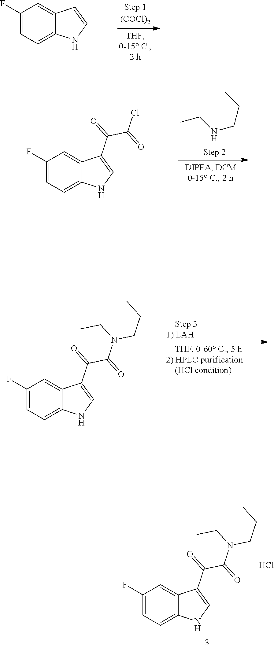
C1(F)=CC=C2C(=C1)C(C(C(N(CCC)CC)=O)=O)=CN2.Cl.C1(F)=CC=C2C(=C1)C=CN2.CCNCCC.C1(F)=CC=C2C(=C1)C(C(C(Cl)=O)=O)=CN2.C1(F)=CC=C2C(=C1)C(C(C(N(CCC)CC)=O)=O)=CN2
